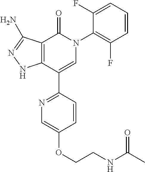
C12=C(C(C3=NC=C(OCCNC(C)=O)C=C3)=CN(C3=C(F)C=CC=C3F)C1=O)NN=C2N
